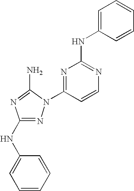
N1=C(NC2=CC=CC=C2)N=C(N)N1C1=NC(NC2=CC=CC=C2)=NC=C1
